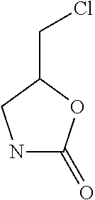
N1C(=O)OC(CCl)C1
